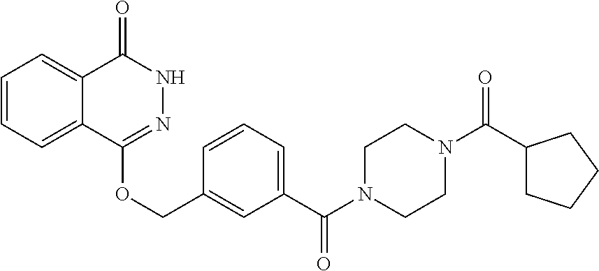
C1=CC=C2C(=C1)C(=O)NN=C2OCC1=CC(C(N2CCN(C(C3CCCC3)=O)CC2)=O)=CC=C1
